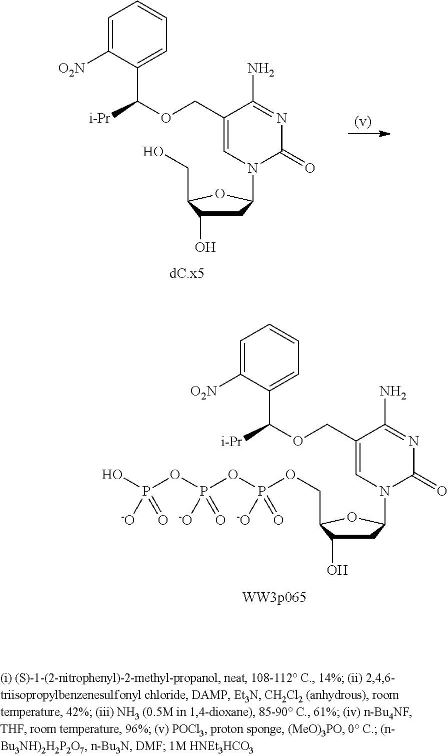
C1C(O)C(CO)OC1N1C(=O)N=C(N)C(COC([i-Pr])C2=CC=CC=C2[O2N])=C1.C1C(O)C(COP([-O])(OP(=O)(OP(O)([-O])=O)[-O])=O)OC1N1C(=O)N=C(N)C(COC([i-Pr])C2=CC=CC=C2[O2N])=C1
